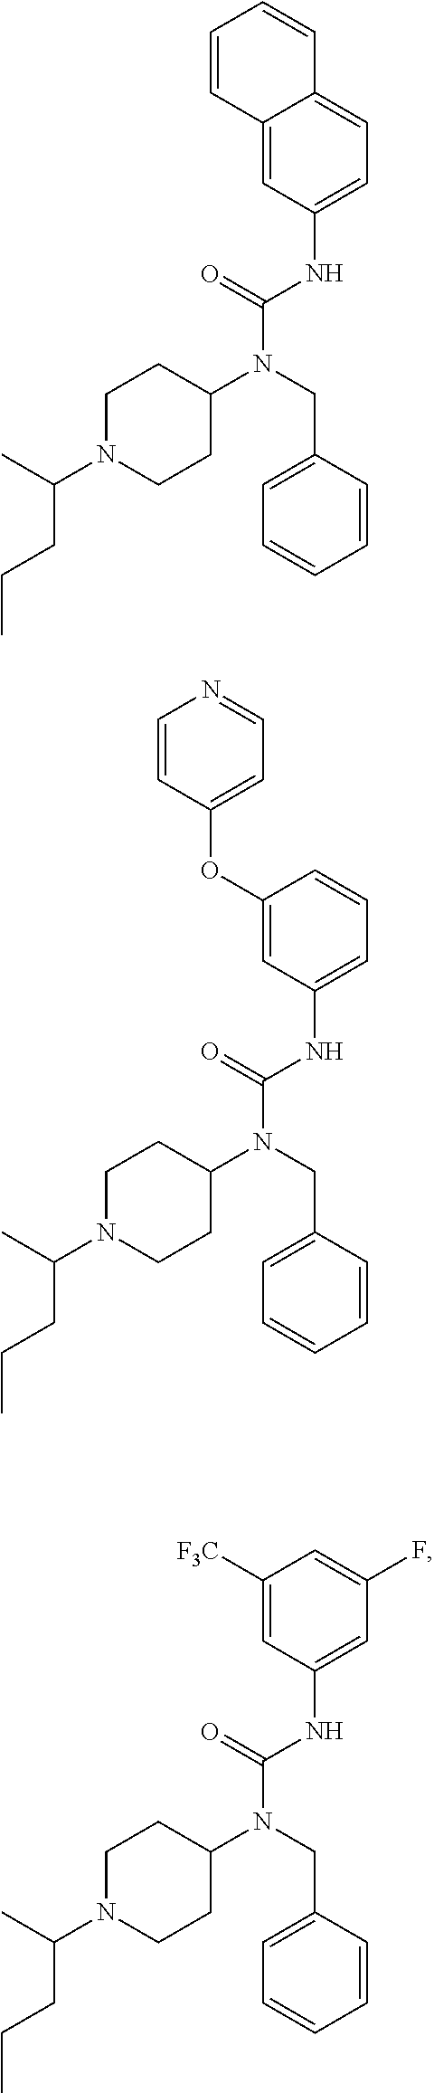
C12=CC(NC(=O)N(CC3=CC=CC=C3)C3CCN(C(C)CCC)CC3)=CC=C1C=CC=C2.C1(OC2=CC=NC=C2)=CC(NC(=O)N(CC2=CC=CC=C2)C2CCN(C(C)CCC)CC2)=CC=C1.C1([F3C])=CC(NC(=O)N(CC2=CC=CC=C2)C2CCN(C(C)CCC)CC2)=CC(F)=C1
